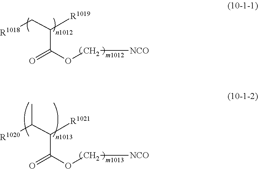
C(C(C(=O)OC[NCO])[R1019])[R1018].C(C(C(=O)OC[NCO])[R1021])([R1020])C
